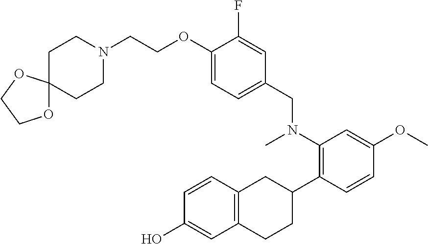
N1(CCOC2=CC=C(CN(C3=C(C4CC5=C(CC4)C=C(O)C=C5)C=CC(OC)=C3)C)C=C2F)CCC2(CC1)OCCO2
